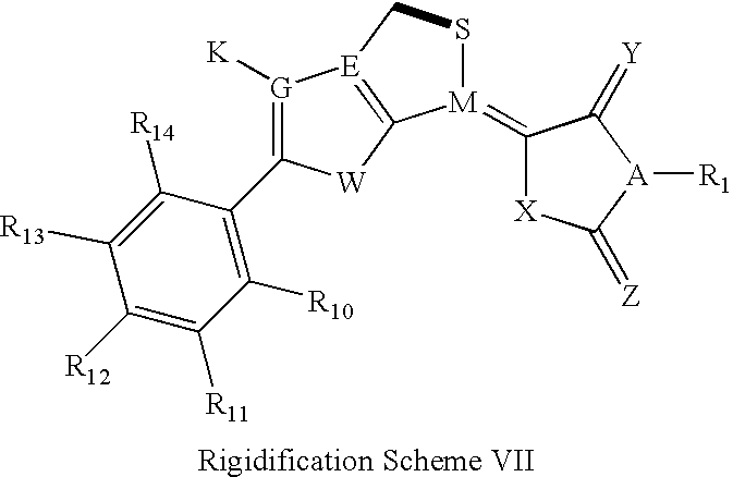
[G]1([K])=C(C2=C([R10])C([R11])=C([R12])C([R13])=C2[R14])[W]C2=[E]1CS[M]2=C1[X]C(=[Z])[A]([R1])C1=[Y]
